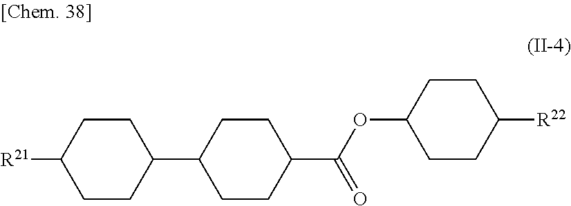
C1C(C2CCC([R21])CC2)CCC(C(OC2CCC([R22])CC2)=O)C1
